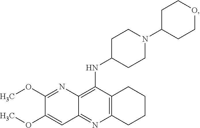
C12=C(N=C3C(=C1NC1CCN(C4CCOCC4)CC1)N=C(OC)C(OC)=C3)CCCC2
